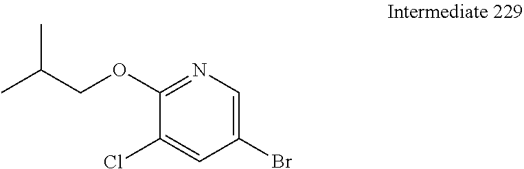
C1(Br)=CN=C(OCC(C)C)C(Cl)=C1
